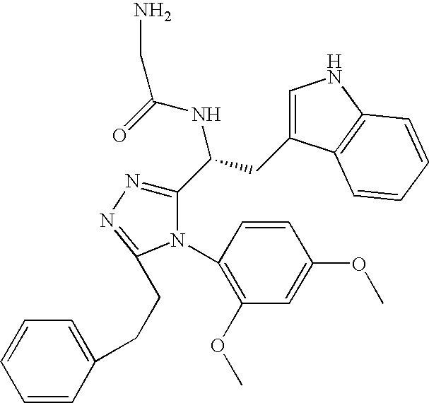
C1(C(CC2=CNC3=C2C=CC=C3)NC(=O)CN)=NN=C(CCC2=CC=CC=C2)N1C1=C(OC)C=C(OC)C=C1
